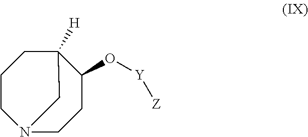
N12CCC(O[Y][Z])C([H])(CCC1)C2
